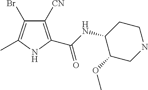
C1CC(NC(=O)C2=C([CN])C(Br)=C(C)N2)C(OC)CN1
